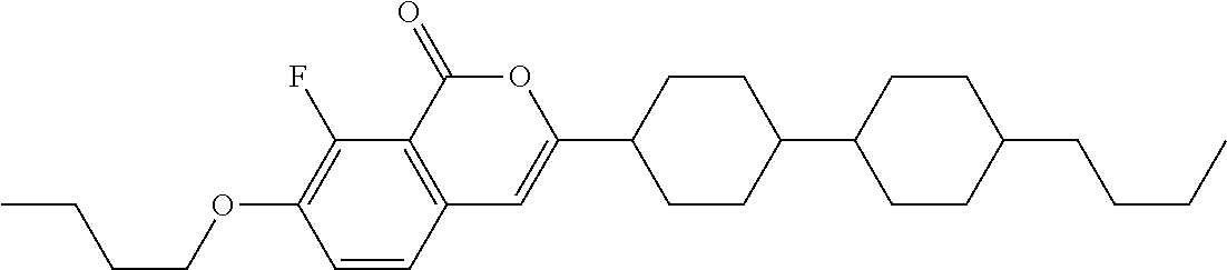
C12=C(C(=O)OC(C3CCC(C4CCC(CCCC)CC4)CC3)=C1)C(F)=C(OCCCC)C=C2
